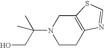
N1(C(CO)(C)C)CCC2=C(C1)SC=N2
